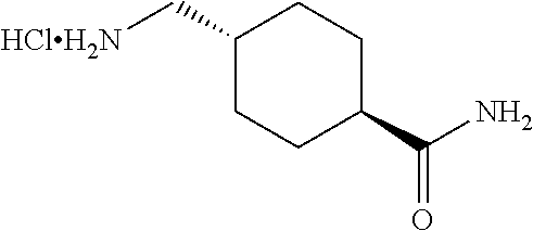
C1(C[HClH2N])CCC(C(N)=O)CC1
